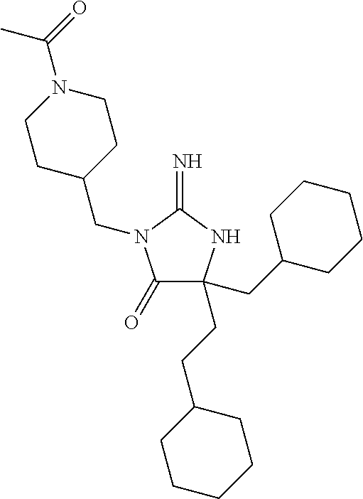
C1(=O)C(CC2CCCCC2)(CCC2CCCCC2)NC(=N)N1CC1CCN(C(C)=O)CC1
